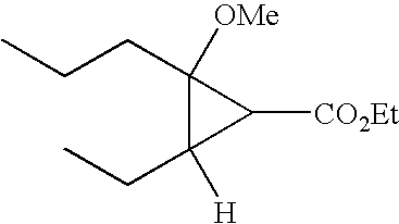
C(CC1([OMe])C(CC)([H])C1[CO2Et])C
